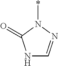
N1C=NN(*)C1=O
